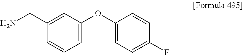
NCC1=CC(OC2=CC=C(F)C=C2)=CC=C1
